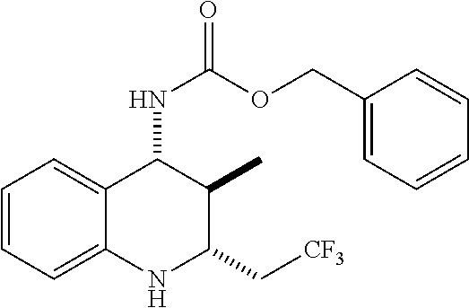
C1=CC=C2C(=C1)C(NC(=O)OCC1=CC=CC=C1)C(C)C(C[CF3])N2
